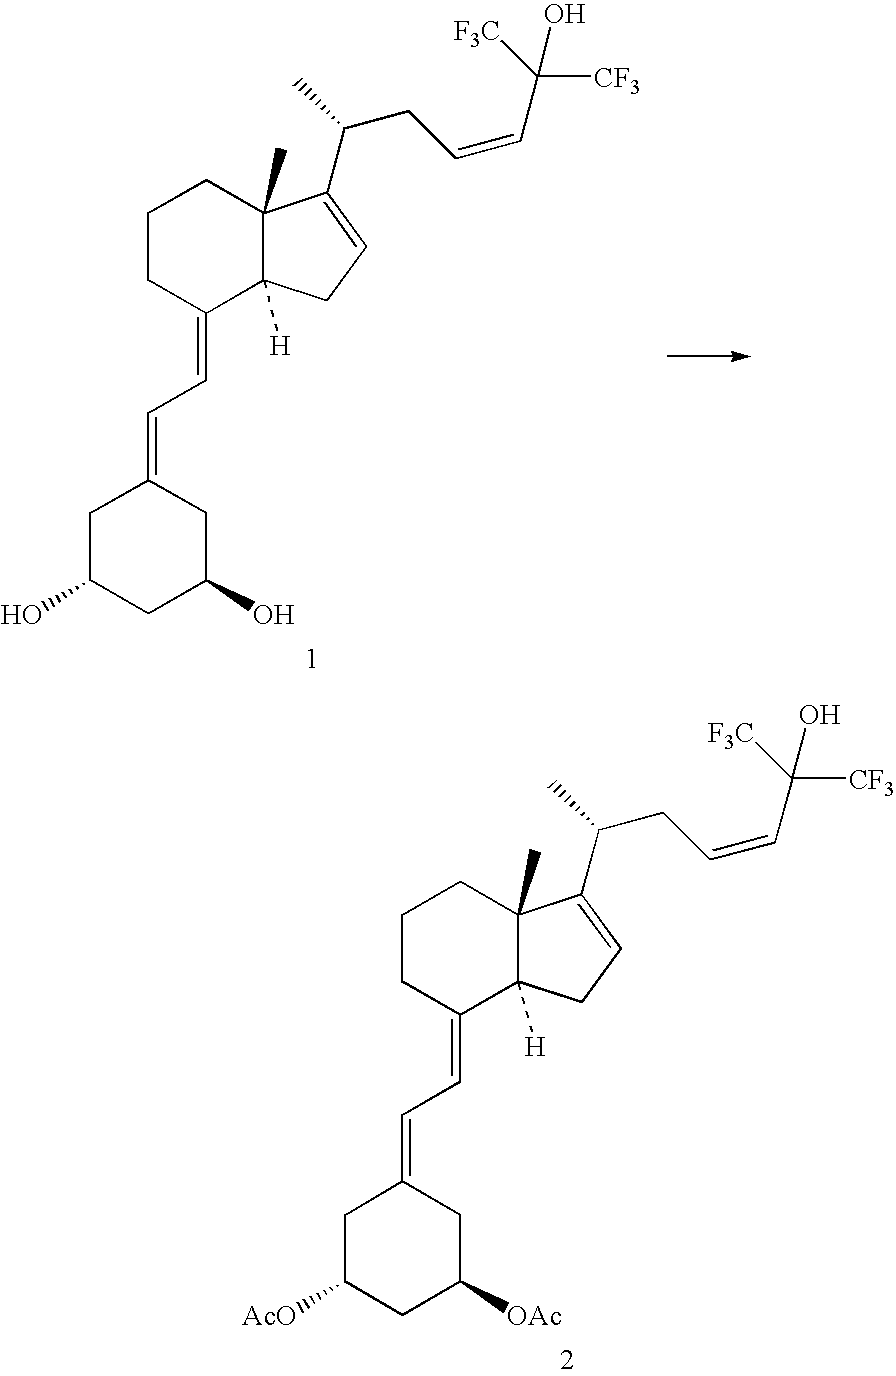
C1CC(=CC=C2CC(O)CC(O)C2)C2([H])C(C)(C1)C(C(CC=CC([F3C])([CF3])O)C)=CC2.C1CC(=CC=C2CC([AcO])CC([OAc])C2)C2([H])C(C)(C1)C(C(CC=CC([F3C])([CF3])O)C)=CC2
